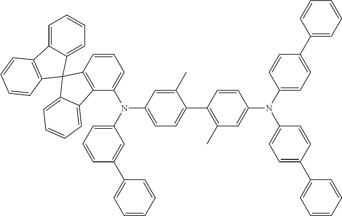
C12=C(C=CC=C1N(C1=CC=CC(C3=CC=CC=C3)=C1)C1=CC=C(C3=C(C)C=C(N(C4=CC=C(C5=CC=CC=C5)C=C4)C4=CC=C(C5=CC=CC=C5)C=C4)C=C3)C(C)=C1)C1(C3=CC=CC=C23)C2=CC=CC=C2C2=C1C=CC=C2
